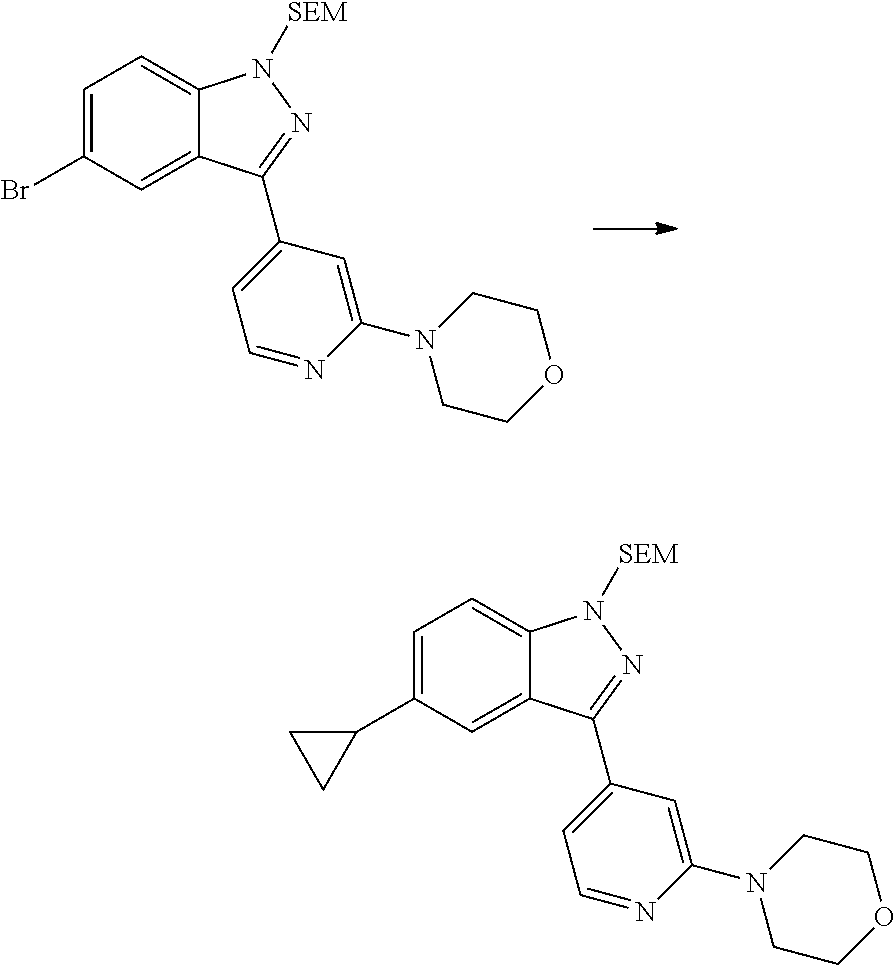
C1=C(C2CC2)C=C2C(=C1)N([SEM])N=C2C1=CC=NC(N2CCOCC2)=C1.C1=C(Br)C=C2C(=C1)N([SEM])N=C2C1=CC=NC(N2CCOCC2)=C1
